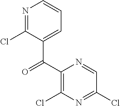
N1=C(Cl)C(C(C2=C(Cl)N=C(Cl)C=N2)=O)=CC=C1
